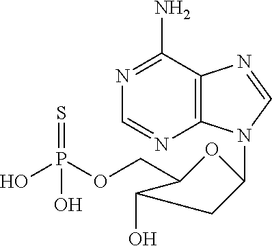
OP(OCC1C(O)CC(N2C3=C(C(N)=NC=N3)N=C2)O1)(=S)O
